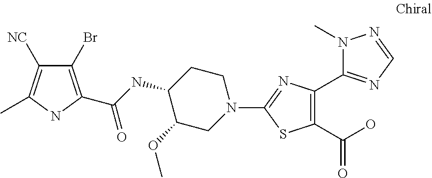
C1CC(NC(=O)C2=C(Br)C([NC])=C(C)N2)C(OC)CN1C1=NC(C2=NC=NN2C)=C(C(O)=O)S1
